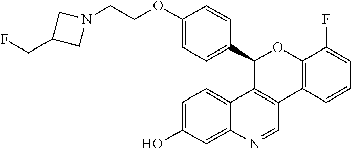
C1(OCCN2CC(CF)C2)=CC=C(C2C3=C(C4=C(O2)C(F)=CC=C4)C=NC2=CC(O)=CC=C32)C=C1
